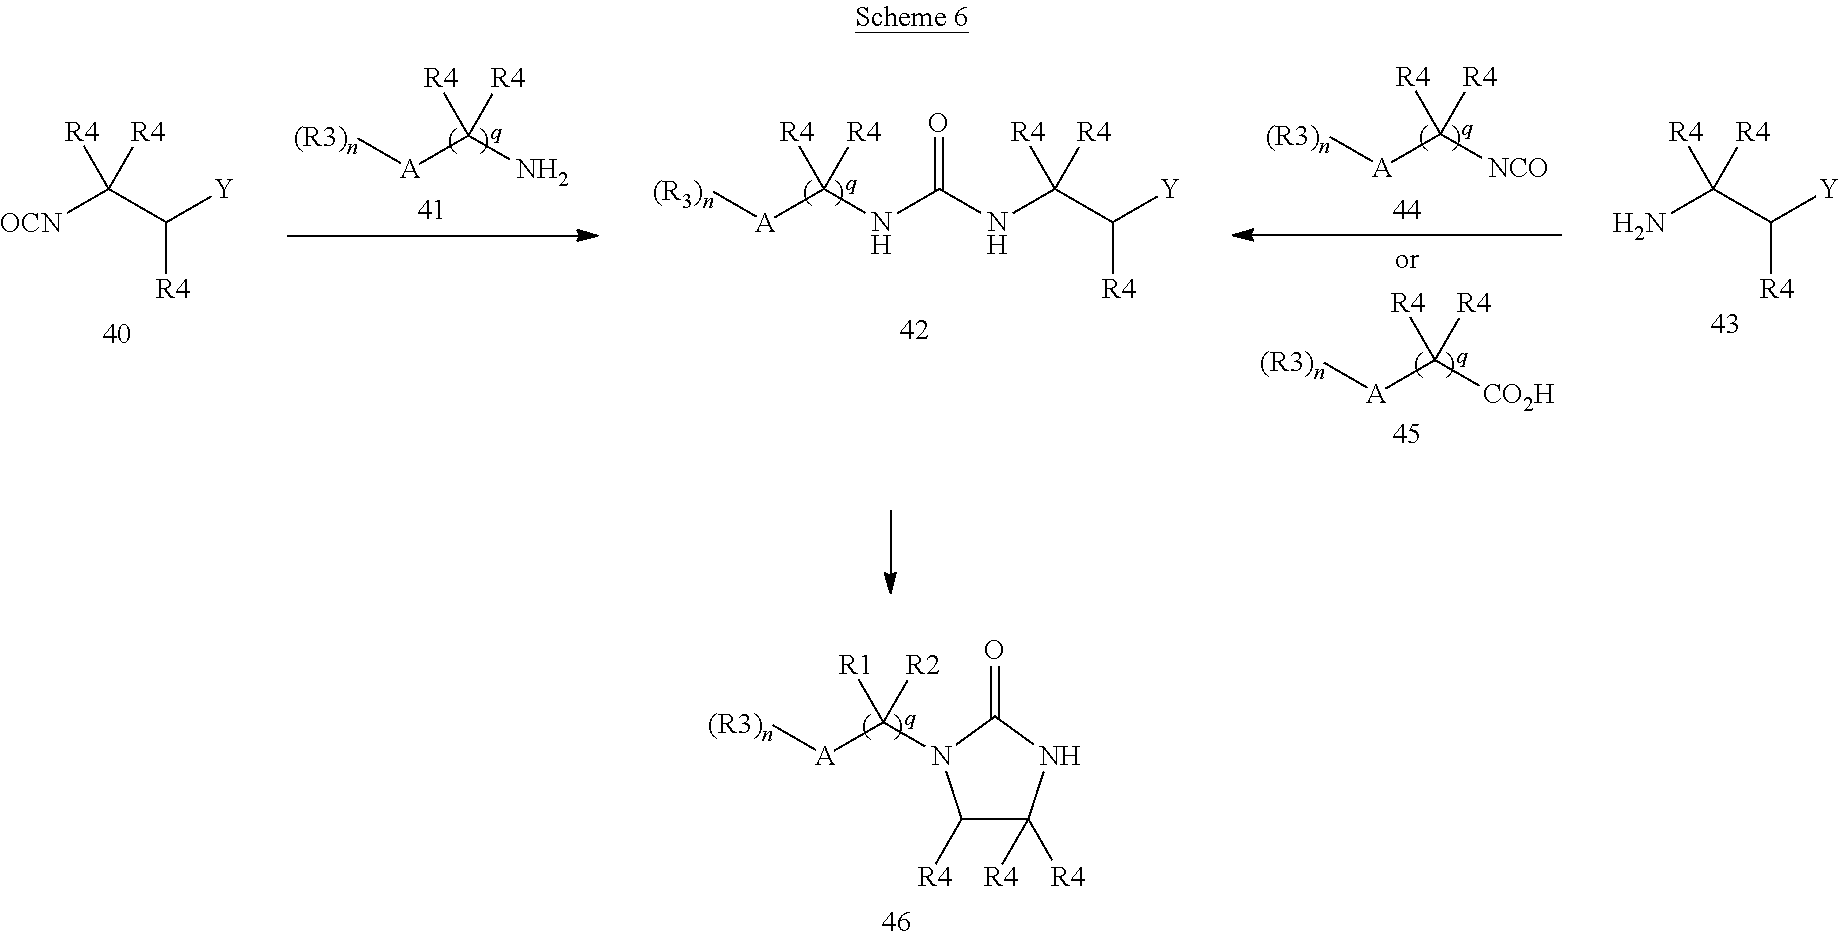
[A](C([R1])([R2])N1C([R4])C([R4])([R4])NC1=O)[(R3)n].[OCN]C(C([Y])[R4])([R4])[R4].NC(C([Y])[R4])([R4])[R4].[A](C(N)([R4])[R4])[(R3)n].[A](C(NC(NC(C([Y])[R4])([R4])[R4])=O)([R4])[R4])[(R3)n].[A](C([NCO])([R4])[R4])[(R3)n].[A](C([CO2H])([R4])[R4])[(R3)n]
